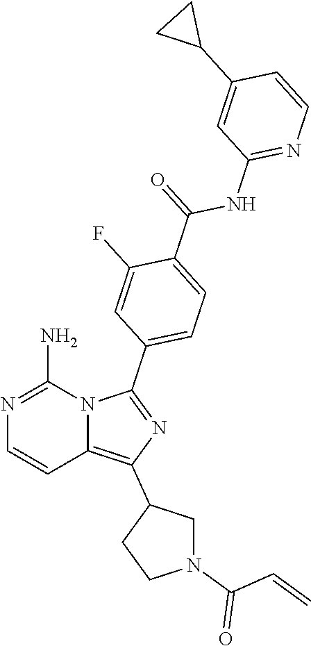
N1=C(N)N2C(=C(C3CN(C(C=C)=O)CC3)N=C2C2=CC=C(C(NC3=NC=CC(C4CC4)=C3)=O)C(F)=C2)C=C1
